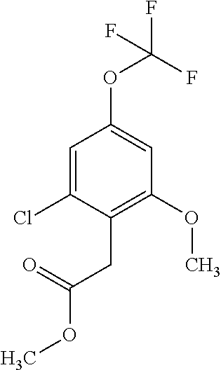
C1=C(Cl)C(CC(=O)OC)=C(OC)C=C1OC(F)(F)F
